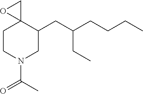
C1CN(C(C)=O)CC(CC(CCCC)CC)C12CO2
